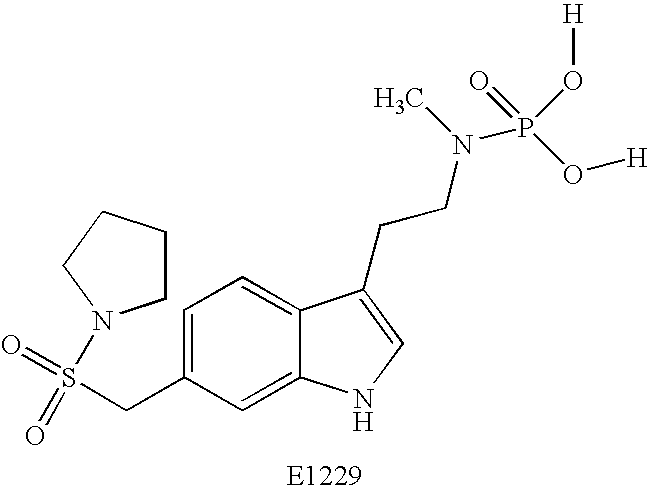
C1CCCN1S(=O)(=O)CC1=CC=C2C(=C1)NC=C2CCN(P(O[H])(O[H])=O)C
